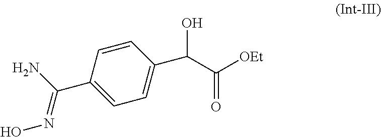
C1=CC(C(N)=NO)=CC=C1C(C([OEt])=O)O
